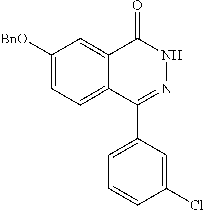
C1([BnO])=CC=C2C(=C1)C(=O)NN=C2C1=CC=CC(Cl)=C1
